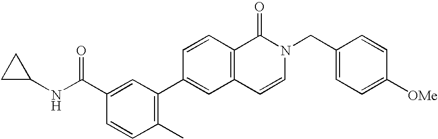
C1=CC2=C(C=C1C1=C(C)C=CC(C(NC3CC3)=O)=C1)C=CN(CC1=CC=C([OMe])C=C1)C2=O
